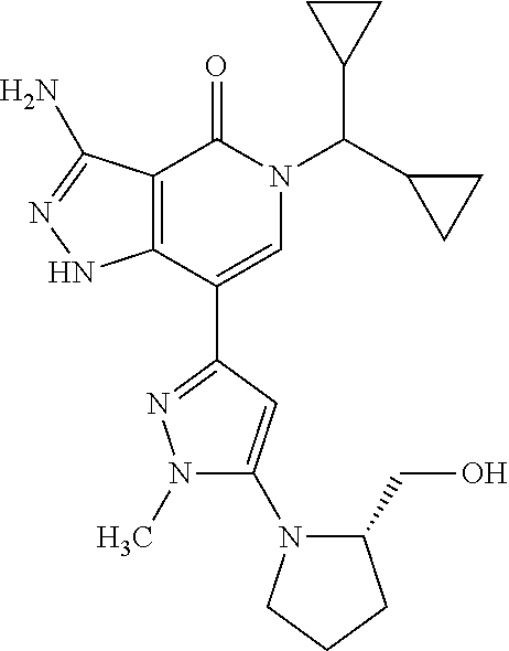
C12=C(C(C3=NN(C)C(N4C(CO)CCC4)=C3)=CN(C(C3CC3)C3CC3)C1=O)NN=C2N
